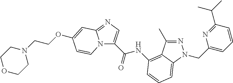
N1=C(C)C2=C(NC(C3=CN=C4N3C=CC(OCCN3CCOCC3)=C4)=O)C=CC=C2N1CC1=CC=CC(C(C)C)=N1
